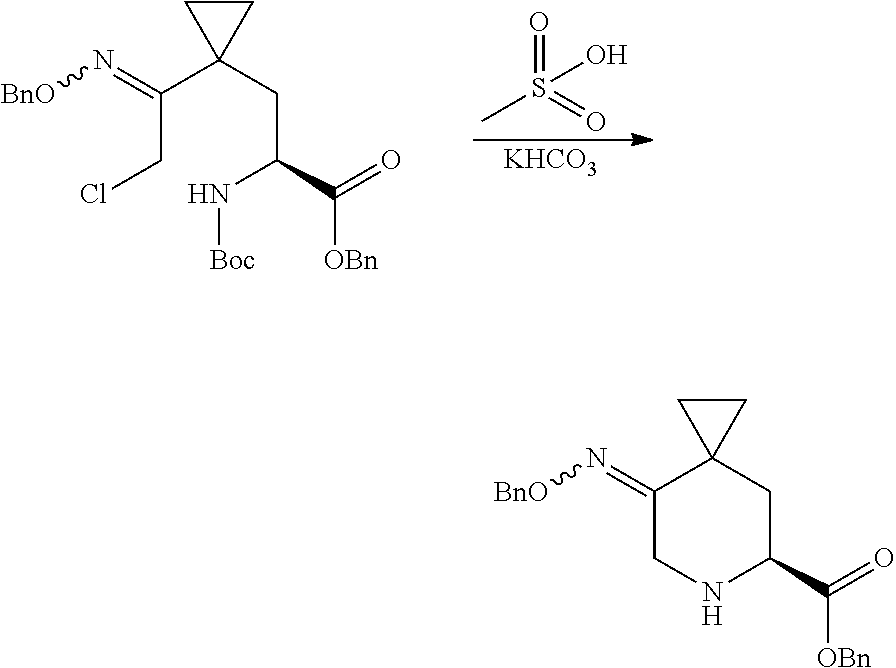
C(CCl)(C1(CC(N[Boc])C(=O)[OBn])CC1)=N[BnO].O=S(=O)(C)O.[KHCO3].C1(=N[BnO])CNC(C(=O)[OBn])CC12CC2
